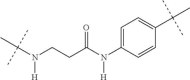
C1=C(N(C(CCN(C(C)(C)C)[H])=O)[H])C=CC(C(C)(C)C)=C1
